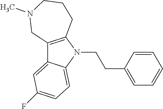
C12=C(N(CCC3=CC=CC=C3)C3=CC=C(F)C=C13)CCCN(C)C2
